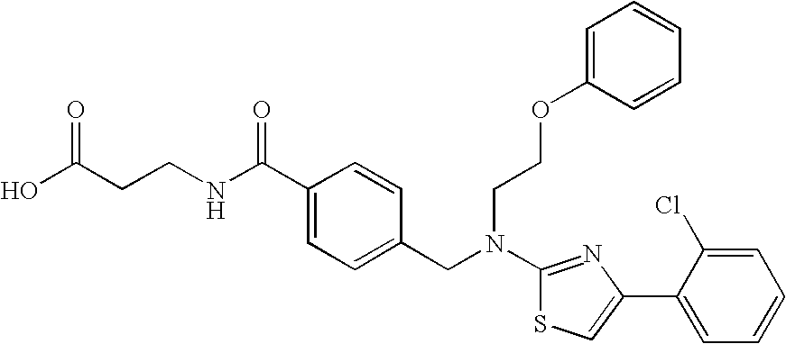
C1(C(NCCC(O)=O)=O)=CC=C(CN(C2=NC(C3=CC=CC=C3Cl)=CS2)CCOC2=CC=CC=C2)C=C1
